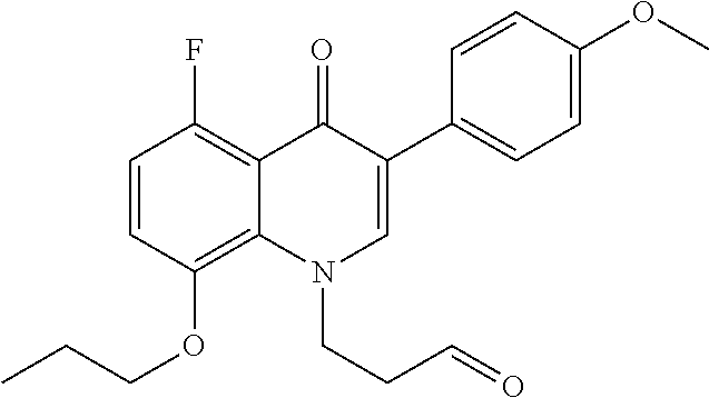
C1=C(OC)C=CC(C2=CN(CCC=O)C3=C(OCCC)C=CC(F)=C3C2=O)=C1
